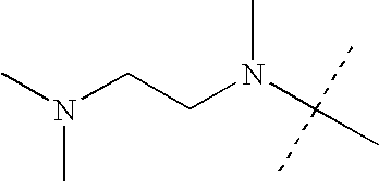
N(CCN(C(C)(C)C)C)(C)C
